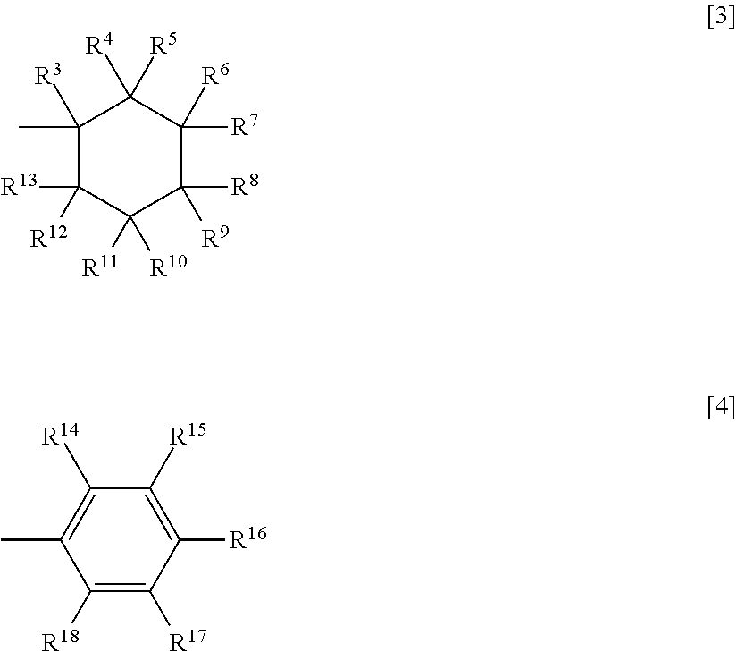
C1(C)([R3])C([R12])([R13])C([R10])([R11])C([R8])([R9])C([R6])([R7])C1([R4])[R5].C1([R14])=C(C)C([R18])=C([R17])C([R16])=C1[R15]
